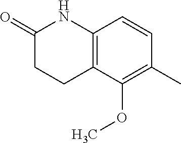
C12=C(C=CC(C)=C1OC)NC(=O)CC2
